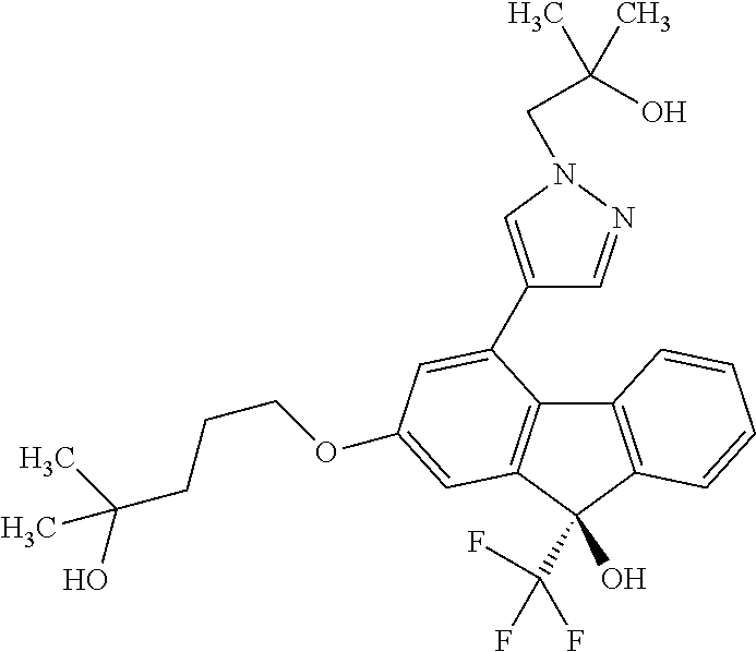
C12=C(C(C(F)(F)F)(O)C3=C1C(C1=CN(CC(O)(C)C)N=C1)=CC(OCCCC(O)(C)C)=C3)C=CC=C2
